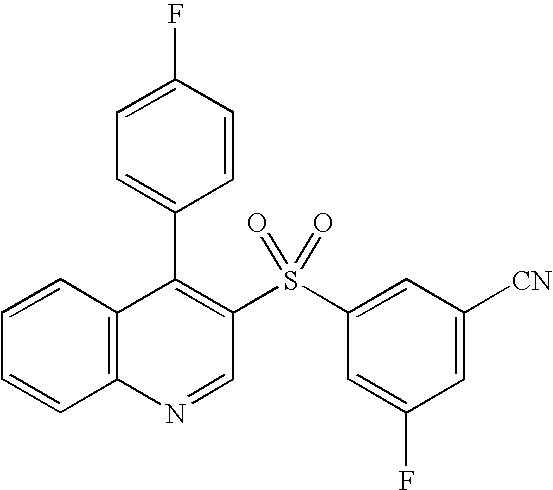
C12=C(C=CC=C1)C(C1=CC=C(F)C=C1)=C(S(C1=CC([CN])=CC(F)=C1)(=O)=O)C=N2
